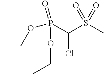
C(S(C)(=O)=O)(P(OCC)(=O)OCC)Cl
